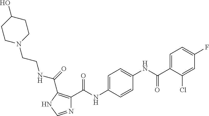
C1=C(C(NC2=CC=C(NC(=O)C3=C(C(=O)NCCN4CCC(O)CC4)NC=N3)C=C2)=O)C(Cl)=CC(F)=C1
